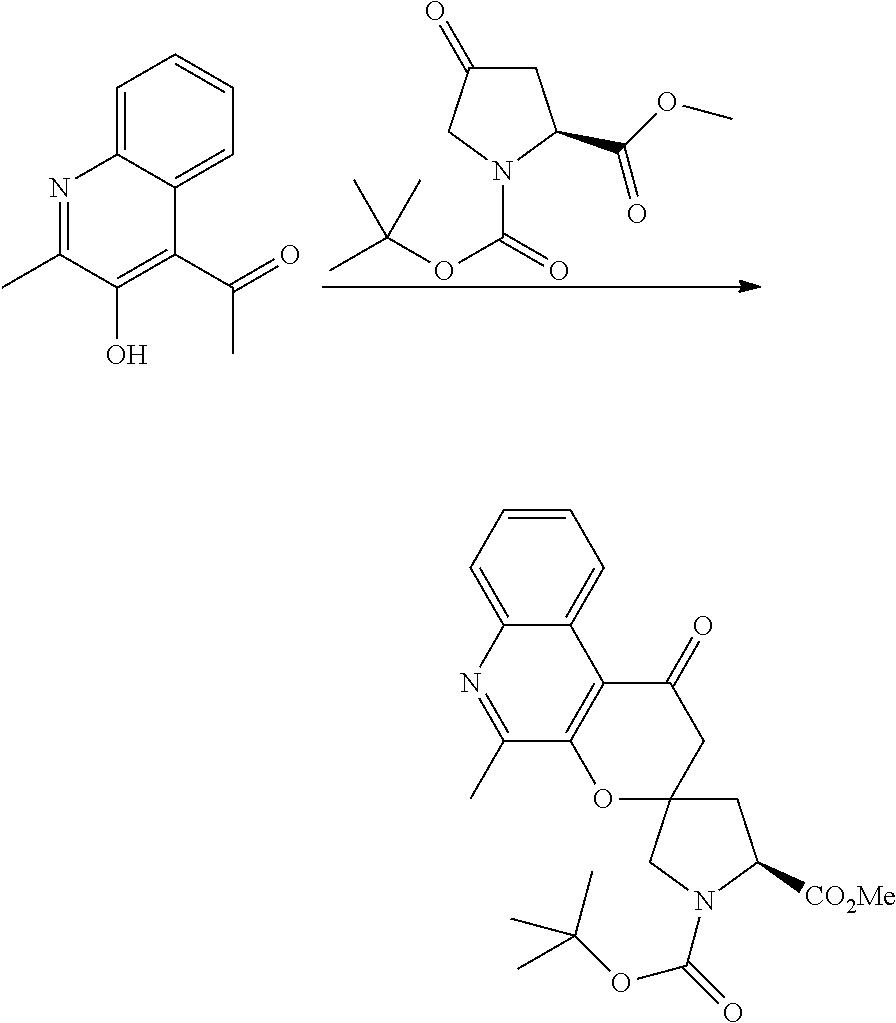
C1(=O)CC(C(OC)=O)N(C(OC(C)(C)C)=O)C1.N1=C(C)C(O)=C(C(C)=O)C2=CC=CC=C12.C12=CC=CC=C1C1=C(C(C)=N2)OC2(CC1=O)CC([CO2Me])N(C(OC(C)(C)C)=O)C2
